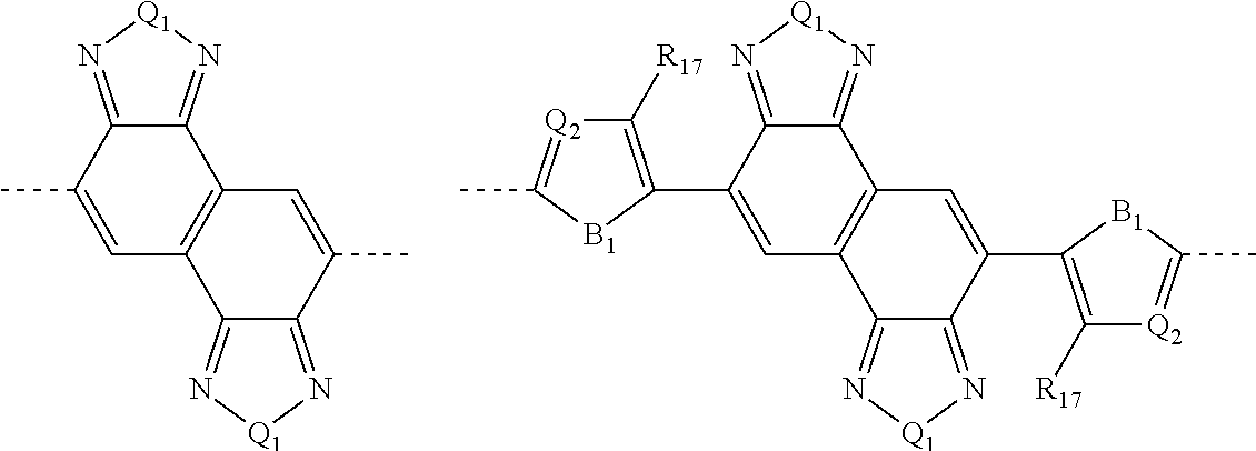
C12=N[Q1]N=C1C1=C(C=C2C)C2=N[Q1]N=C2C(C)=C1.C12=N[Q1]N=C1C1=C(C=C2C2=C([R17])[Q2]=C(C)[B1]2)C2=N[Q1]N=C2C(C2=C([R17])[Q2]=C(C)[B1]2)=C1
